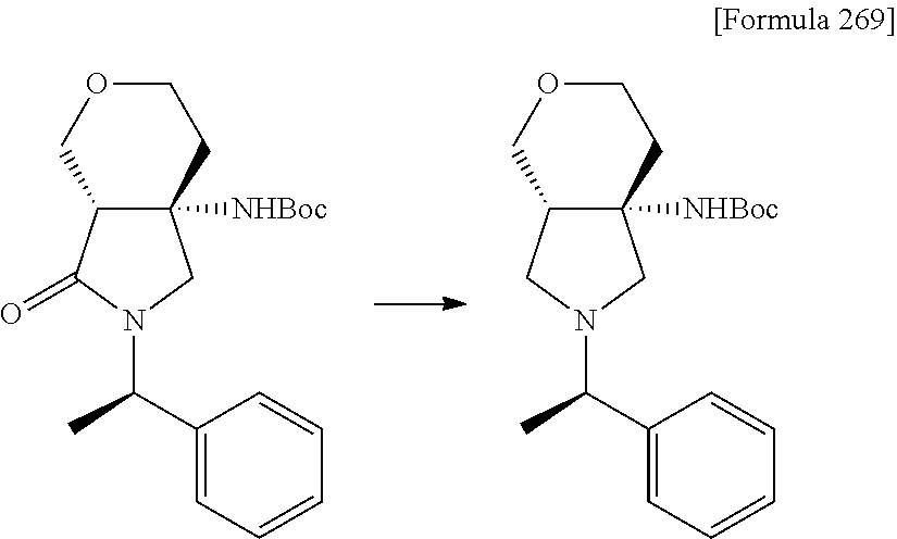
C1OCC2C([NHBoc])(C1)CN(C(C1=CC=CC=C1)C)C2.C1OCC2C([NHBoc])(C1)CN(C(C1=CC=CC=C1)C)C2=O
